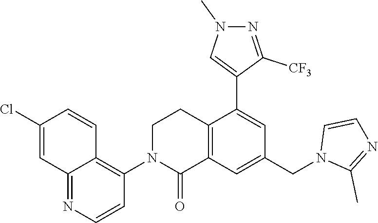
C12=C(C=C(CN3C(C)=NC=C3)C=C1C1=CN(C)N=C1[CF3])C(=O)N(C1=C3C(=NC=C1)C=C(Cl)C=C3)CC2
